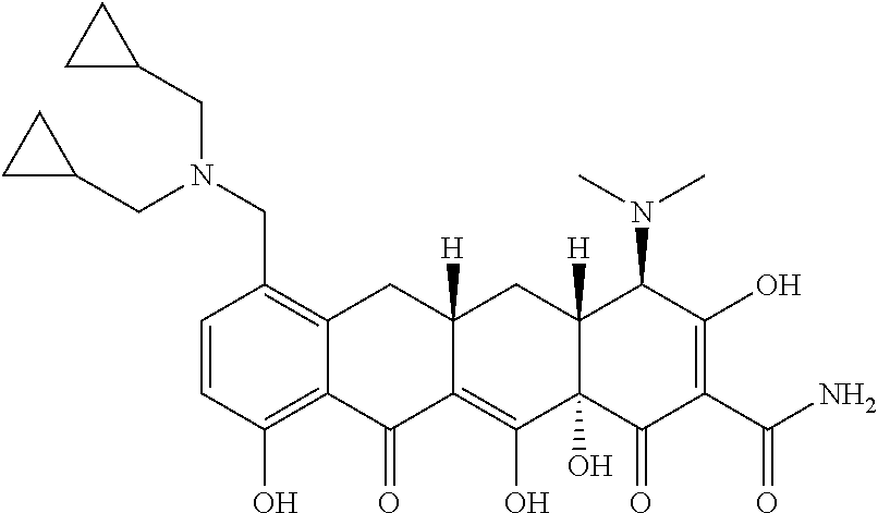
C1=CC(O)=C2C(=C1CN(CC1CC1)CC1CC1)CC1([H])C(=C(O)C3(O)C([H])(C1)C(N(C)C)C(O)=C(C(N)=O)C3=O)C2=O
